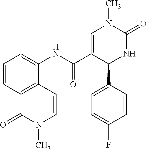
C1=CC=C(NC(C2=CN(C)C(=O)NC2C2=CC=C(F)C=C2)=O)C2=C1C(=O)N(C)C=C2
